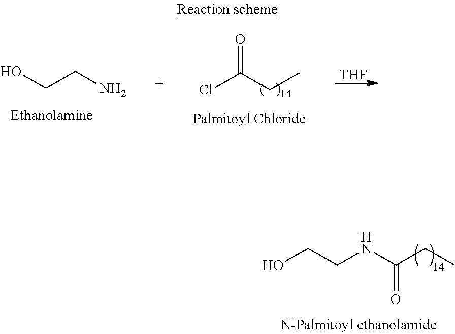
CCC(NCCO)=O.OCCN.ClC(CC)=O.[THF]
